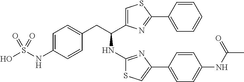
C1=C(NS(O)(=O)=O)C=CC(CC(C2=CSC(C3=CC=CC=C3)=N2)NC2=NC(C3=CC=C(NC(=O)C)C=C3)=CS2)=C1
